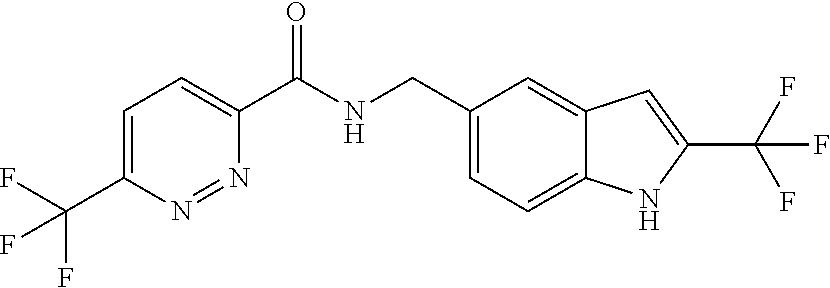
C1(CNC(C2=CC=C(C(F)(F)F)N=N2)=O)=CC=C2C(=C1)C=C(C(F)(F)F)N2
